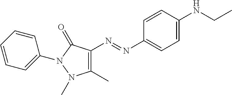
C1=C(NCC)C=CC(N=NC2=C(C)N(C)N(C3=CC=CC=C3)C2=O)=C1
